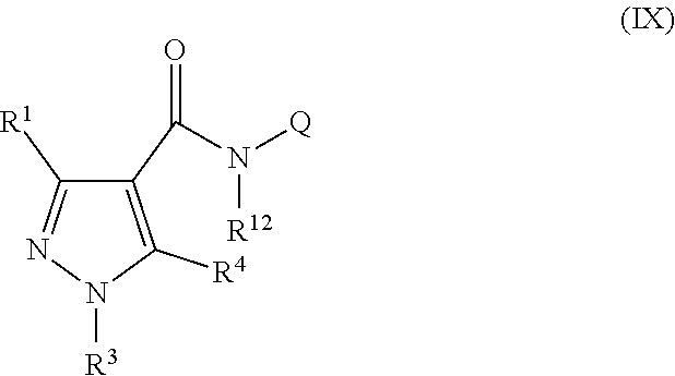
C1(C(=O)N([R12])[Q])=C([R4])N([R3])N=C1[R1]
